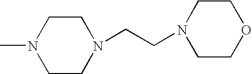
C1CN(CCN2CCOCC2)CCN1C
